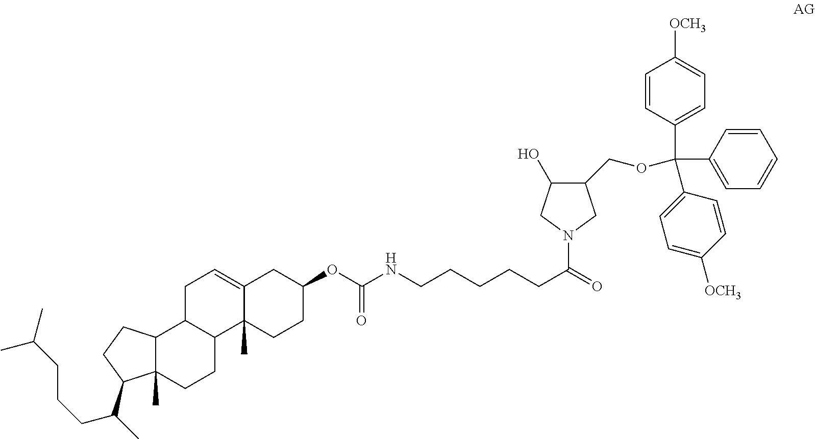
N1(C(CCCCCNC(OC2CC3=CCC4C(C3(C)CC2)CCC2(C)C4CCC2C(C)CCCC(C)C)=O)=O)CC(COC(C2=CC=C([OCH3])C=C2)(C2=CC=CC=C2)C2=CC=C([OCH3])C=C2)C(O)C1
